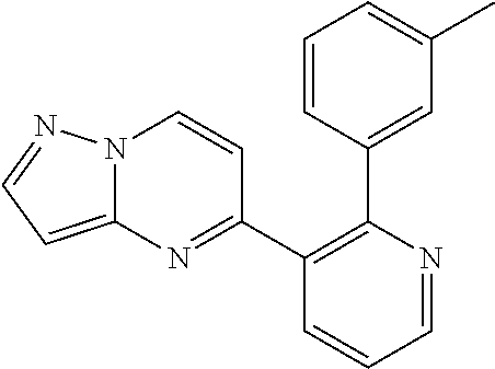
C1=CC(C2=C(C3=NC4=CC=NN4C=C3)C=CC=N2)=CC(C)=C1
